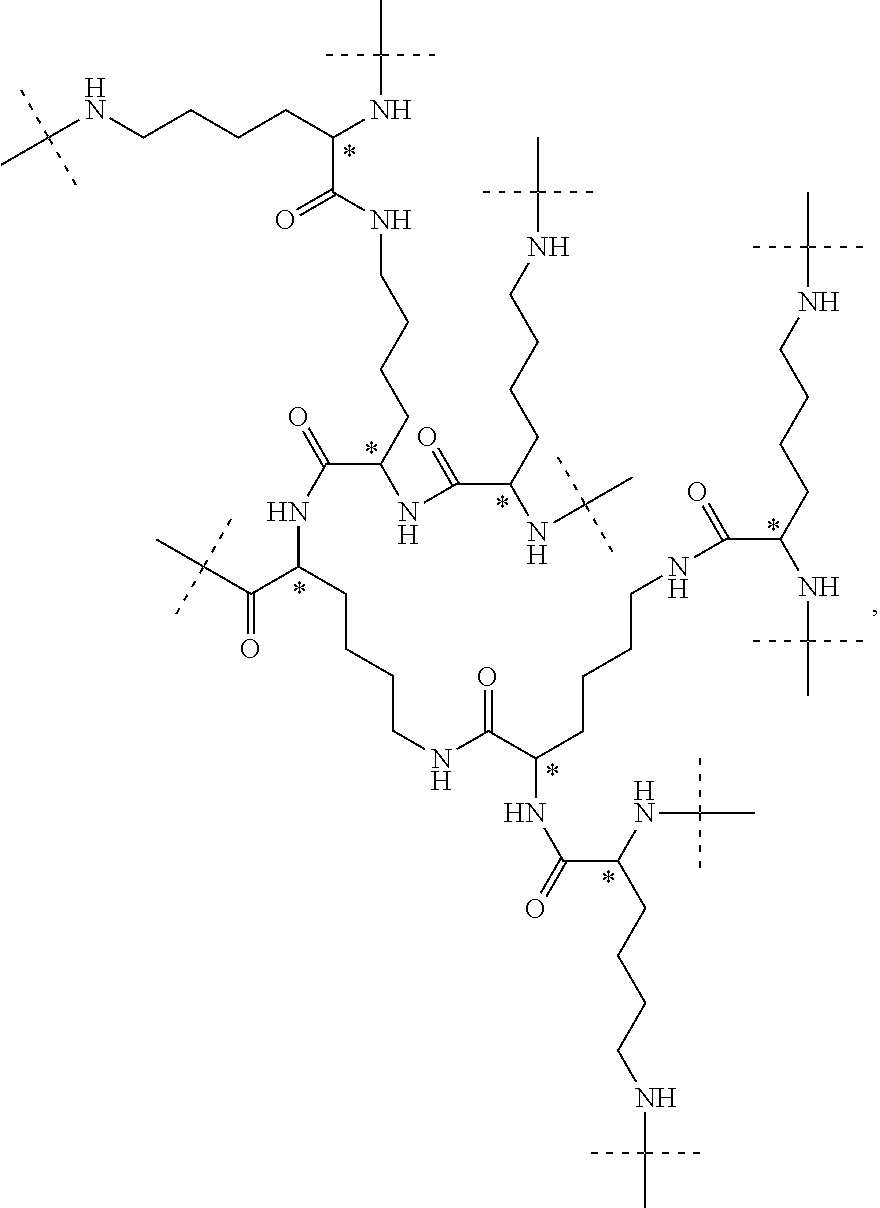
C(C(C(CCCCNC(C(CCCCNC(C(CCCCNC(C)(C)C)NC(C)(C)C)=O)NC(=O)C(NC(C)(C)C)CCCCNC(C)(C)C)=O)NC(=O)C(NC(C(CCCCNC(C)(C)C)NC(C)(C)C)=O)CCCCNC(C(CCCCNC(C)(C)C)NC(C)(C)C)=O)=O)(C)(C)C
